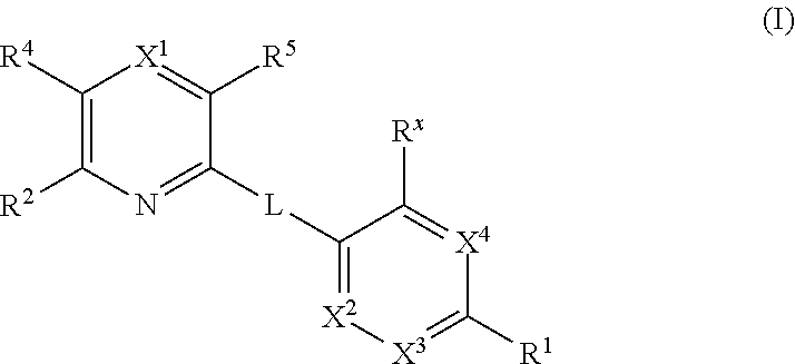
C1([R4])=C([R2])N=C([L]C2=[X2][X3]=C([R1])[X4]=C2[Rx])C([R5])=[X1]1
